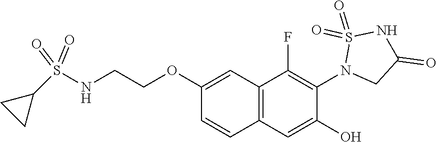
C1(OCCNS(C2CC2)(=O)=O)=CC2=C(C=C1)C=C(O)C(N1CC(=O)NS1(=O)=O)=C2F
